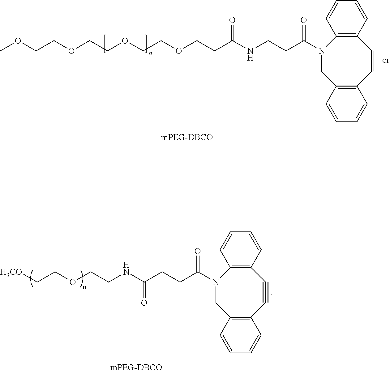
COCCOCCOCCOCCC(NCCC(N1CC2=C(C#CC3=C1C=CC=C3)C=CC=C2)=O)=O.C(CC(N1CC2=C(C#CC3=C1C=CC=C3)C=CC=C2)=O)C(NCCOCC[H3CO])=O
